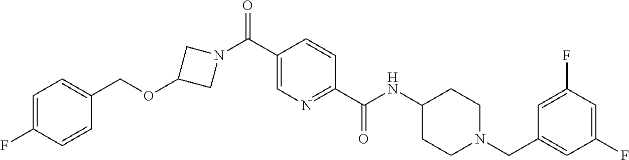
N1(C(C2=CN=C(C(NC3CCN(CC4=CC(F)=CC(F)=C4)CC3)=O)C=C2)=O)CC(OCC2=CC=C(F)C=C2)C1
